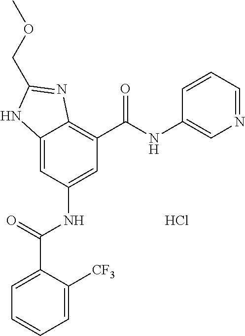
C12=CC(NC(C3=CC=CC=C3[CF3])=O)=CC(C(NC3=CN=CC=C3)=O)=C1N=C(COC)N2.Cl
